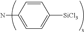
C1=CC(N)=CC=C1[SiCl3]
